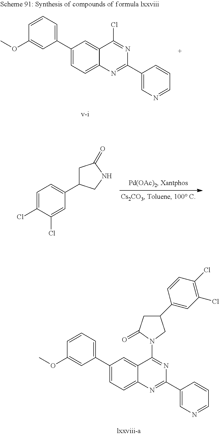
C1=C(Cl)C(Cl)=CC(C2CC(=O)NC2)=C1.C1=CC=C(C2=CC=C3C(=C2)C(N2CC(C4=CC(Cl)=C(Cl)C=C4)CC2=O)=NC(C2=CN=CC=C2)=N3)C=C1OC.C1=CC=C(C2=CC=C3C(=C2)C(Cl)=NC(C2=CN=CC=C2)=N3)C=C1OC
